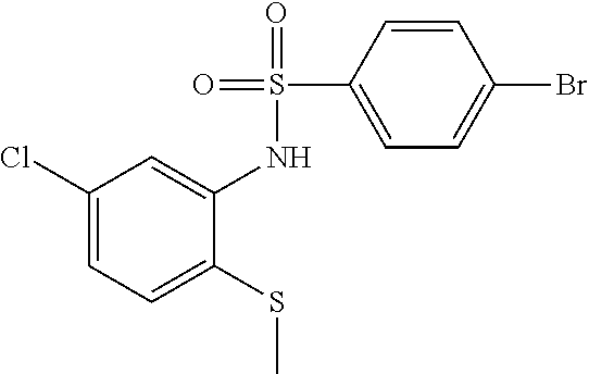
C1(Cl)=CC=C(SC)C(NS(C2=CC=C(Br)C=C2)(=O)=O)=C1
